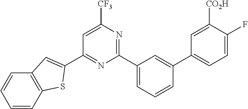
C1(C2=CC3=C(S2)C=CC=C3)=NC(C2=CC=CC(C3=CC=C(F)C([CO2H])=C3)=C2)=NC([CF3])=C1
